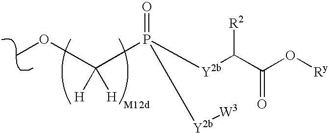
COC(P([Y2b]C(C(O[Ry])=O)[R2])(=O)[Y2b][W3])([H])[H]
